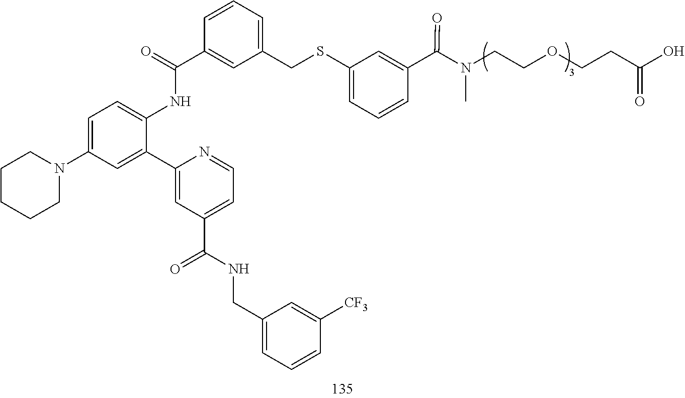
C1=C(N2CCCCC2)C=C(C2=CC(C(NCC3=CC=CC([CF3])=C3)=O)=CC=N2)C(NC(C2=CC(CSC3=CC=CC(C(=O)N(CCOCCC(O)=O)C)=C3)=CC=C2)=O)=C1
